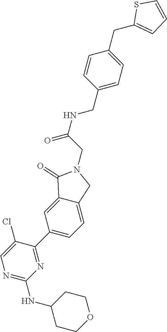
N(C1CCOCC1)C1=NC=C(Cl)C(C2=CC=C3C(=C2)C(=O)N(CC(NCC2=CC=C(CC4=CC=CS4)C=C2)=O)C3)=N1
